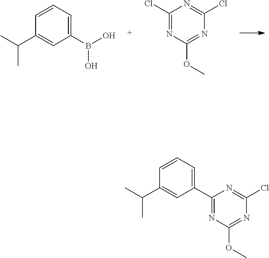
C1(Cl)=NC(OC)=NC(Cl)=N1.C1=CC=C(B(O)O)C=C1C(C)C.C1=CC=C(C2=NC(OC)=NC(Cl)=N2)C=C1C(C)C
